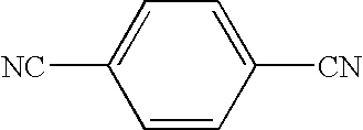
C1=CC([CN])=CC=C1[NC]
